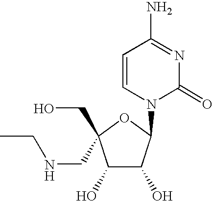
C1(O)C(O)C(N2C(=O)N=C(N)C=C2)OC1(CNCC)CO
